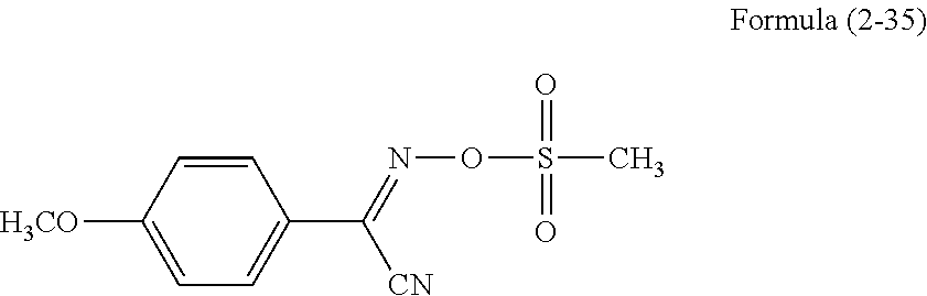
C1=CC([H3CO])=CC=C1C(=NOS(C)(=O)=O)[CN]
